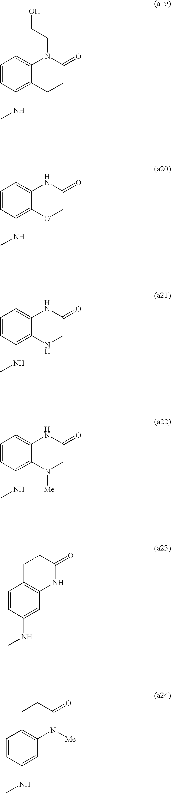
C1=CC(NC)=C2C(=C1)N(CCO)C(=O)CC2.C1=CC(NC)=C2C(=C1)NC(=O)CO2.C1=CC(NC)=C2C(=C1)NC(=O)CN2.C1=CC(NC)=C2C(=C1)NC(=O)CN2[Me].C1=CC(NC)=CC2=C1CCC(=O)N2.C1=CC(NC)=CC2=C1CCC(=O)N2[Me]
